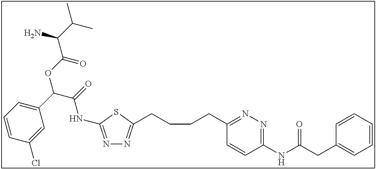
N1=C(NC(C(C2=CC=CC(Cl)=C2)OC(C(C(C)C)N)=O)=O)SC(CCCCC2=NN=C(NC(CC3=CC=CC=C3)=O)C=C2)=N1
